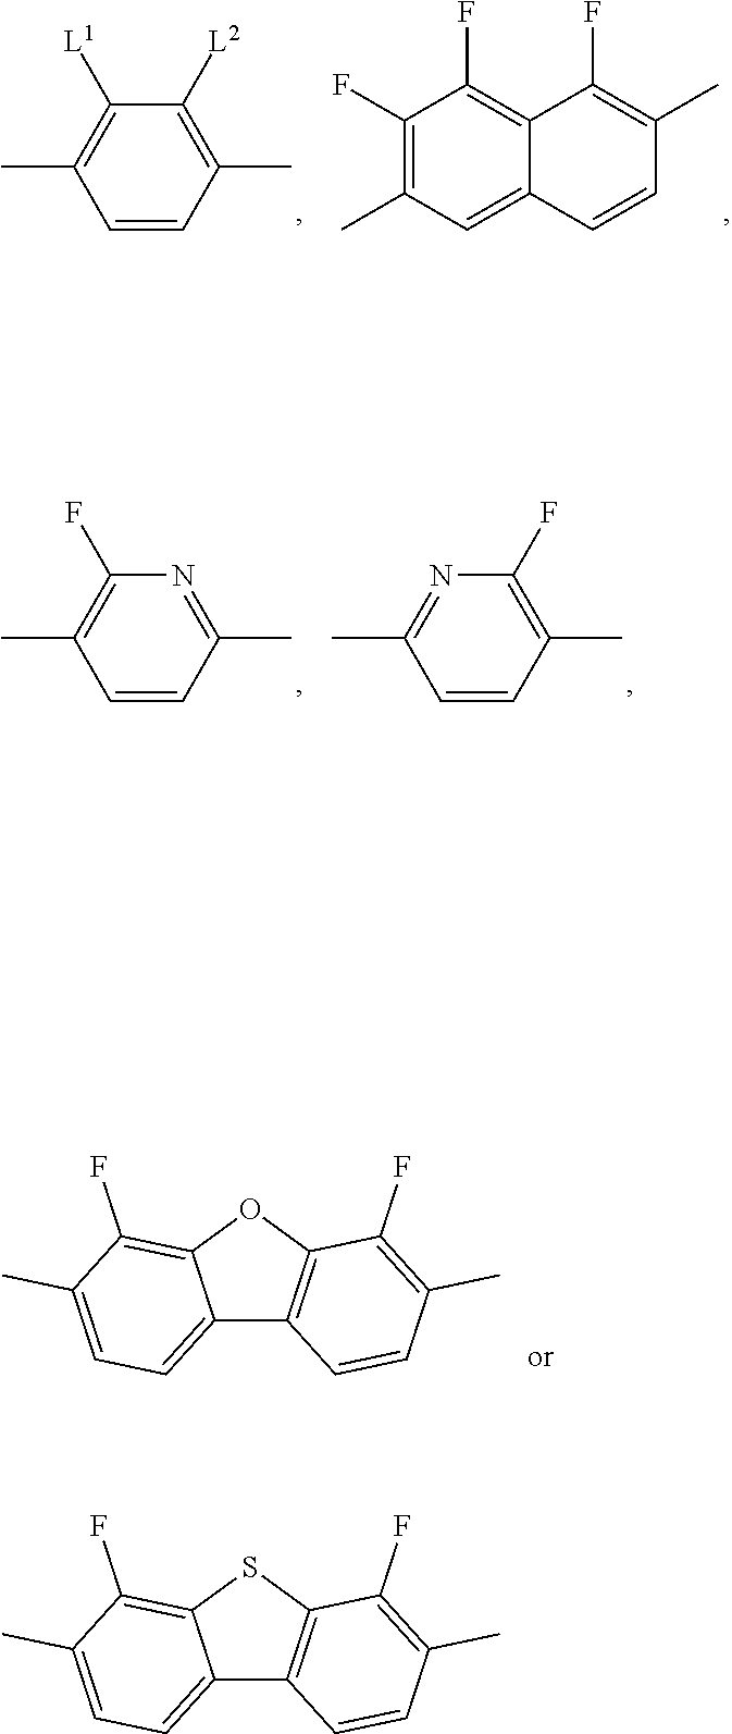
C1([L2])=C(C)C=CC(C)=C1[L1].C1(F)=C(C)C=C2C(=C1F)C(F)=C(C)C=C2.N1=C(C)C=CC(C)=C1F.C1(F)=C(C)C=CC(C)=N1.C12=C(OC3=C(F)C(C)=CC=C13)C(F)=C(C)C=C2.C12=C(SC3=C(F)C(C)=CC=C13)C(F)=C(C)C=C2
